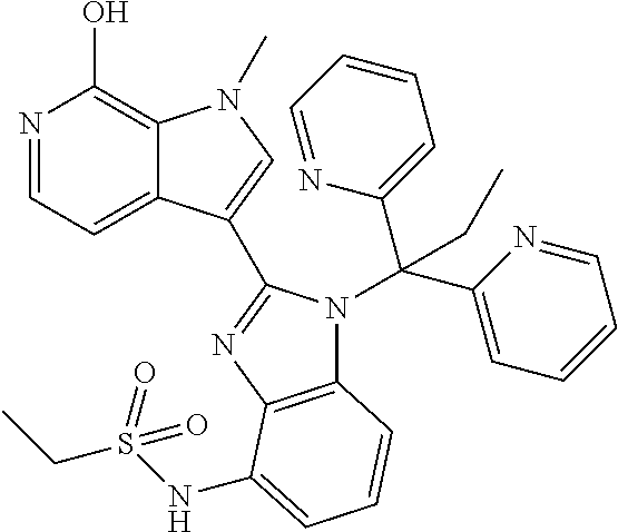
N1=CC=C2C(=C1O)N(C)C=C2C1=NC2=C(N1C(C1=CC=CC=N1)(C1=CC=CC=N1)CC)C=CC=C2NS(CC)(=O)=O
